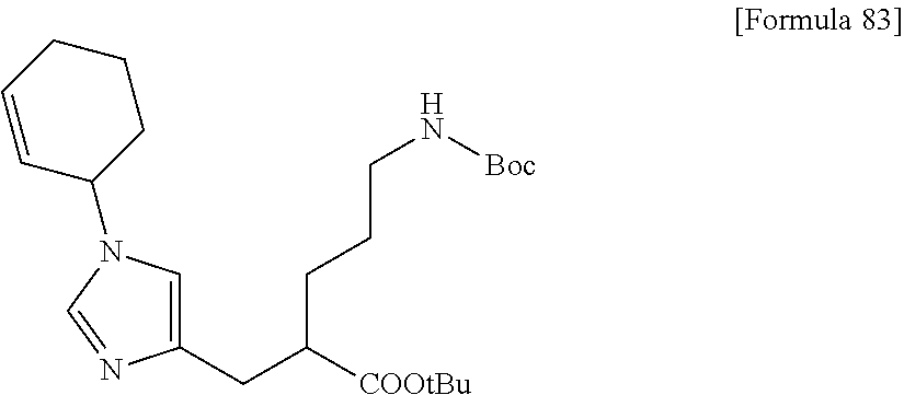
C1(CC([COOtBu])CCCN[Boc])=CN(C2CCCC=C2)C=N1
